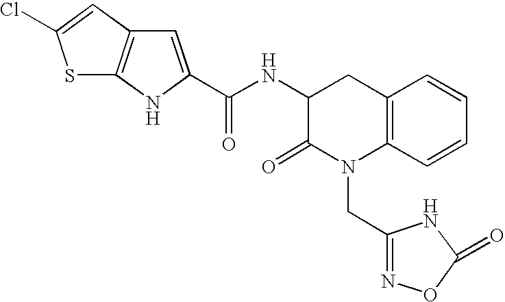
C12=C(C=CC=C1)N(CC1=NOC(=O)N1)C(=O)C(NC(=O)C1=CC3=C(N1)SC(Cl)=C3)C2
